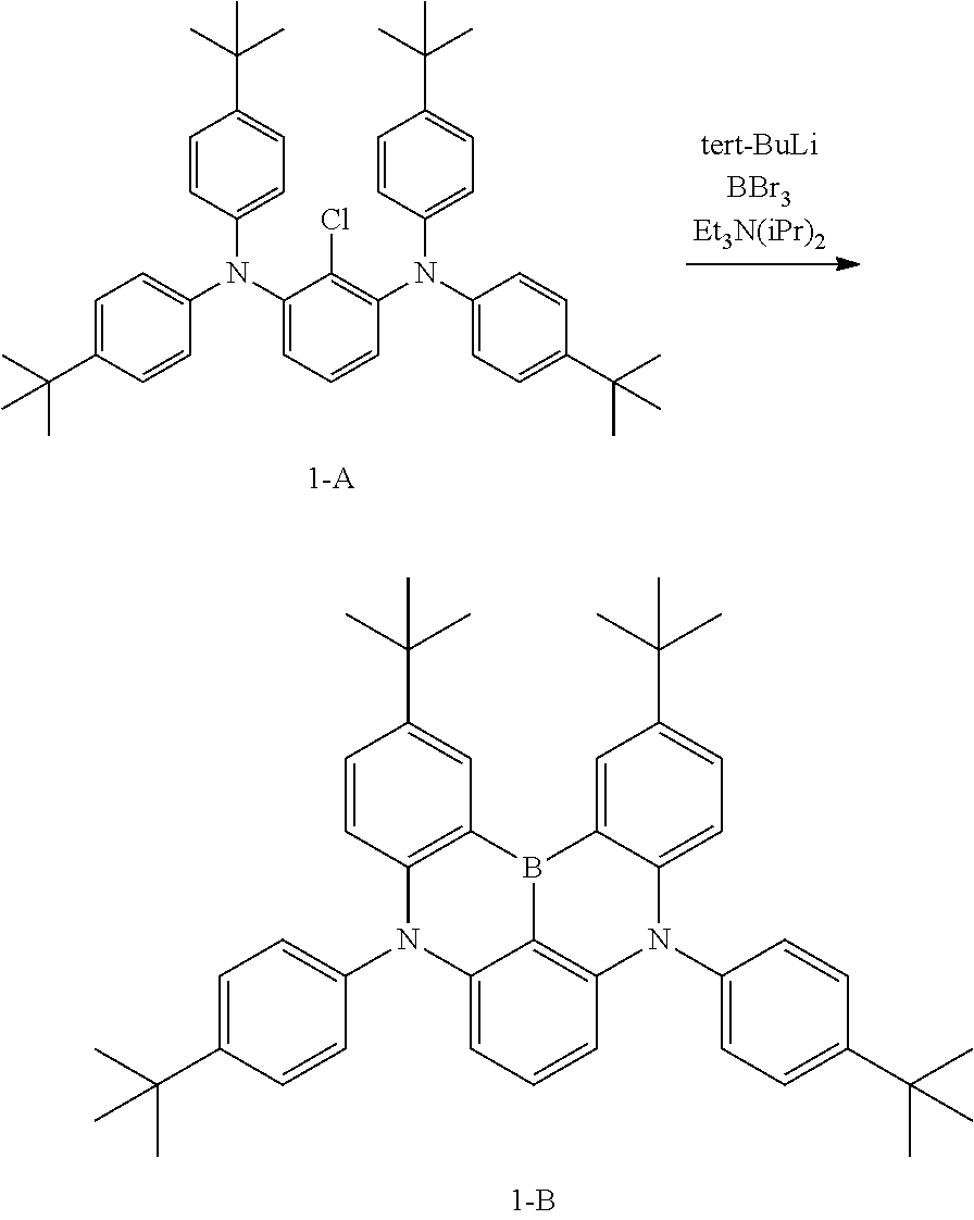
C12=CC=CC3=C1B(C1=CC(C(C)(C)C)=CC=C1N3C1=CC=C(C(C)(C)C)C=C1)C1=C(N2C2=CC=C(C(C)(C)C)C=C2)C=CC(C(C)(C)C)=C1.C1(N(C2=CC=C(C(C)(C)C)C=C2)C2=CC=C(C(C)(C)C)C=C2)=CC=CC(N(C2=CC=C(C(C)(C)C)C=C2)C2=CC=C(C(C)(C)C)C=C2)=C1Cl
